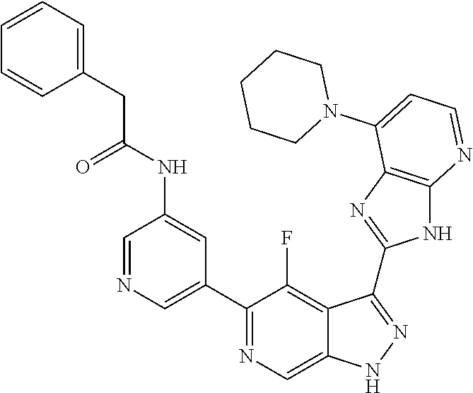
C1=NC=C(C2=NC=C3C(=C2F)C(C2=NC4=C(N2)N=CC=C4N2CCCCC2)=NN3)C=C1NC(=O)CC1=CC=CC=C1
